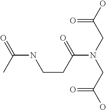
C(=O)(CN(C(=O)CCNC(=O)C)CC(=O)O)O
